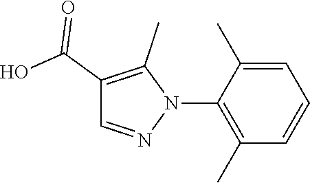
C1(C)=C(N2C(C)=C(C(=O)O)C=N2)C(C)=CC=C1
